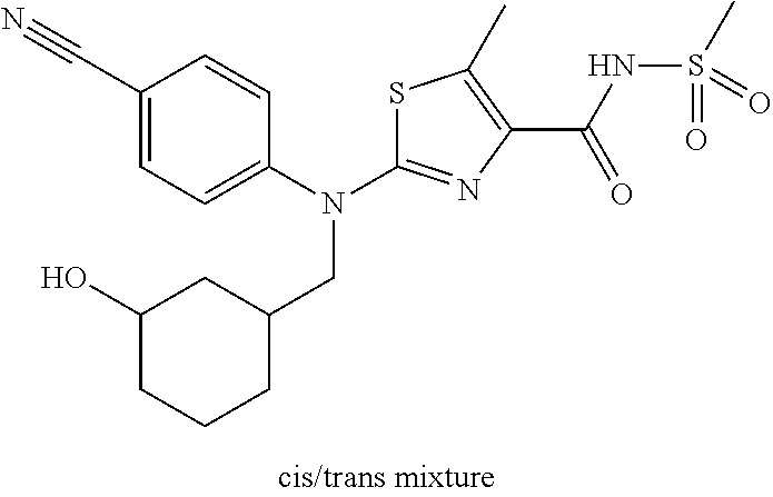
S1C(N(C2=CC=C(C#N)C=C2)CC2CC(O)CCC2)=NC(C(NS(C)(=O)=O)=O)=C1C
